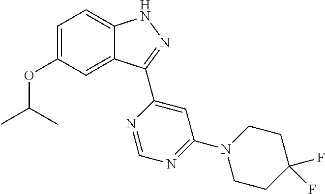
C12=CC(OC(C)C)=CC=C1NN=C2C1=CC(N2CCC(F)(F)CC2)=NC=N1
